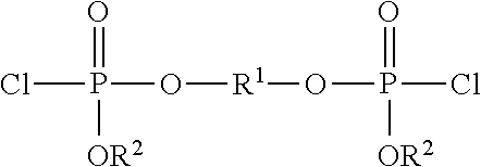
ClP(O[R1]OP(Cl)(=O)[OR2])(=O)[OR2]
